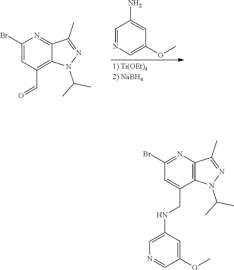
C1(Br)=CC(C=O)=C2C(=N1)C(C)=NN2C(C)C.C1=NC=C(OC)C=C1N.C1(Br)=NC2=C(C(CNC3=CN=CC(OC)=C3)=C1)N(C(C)C)N=C2C
